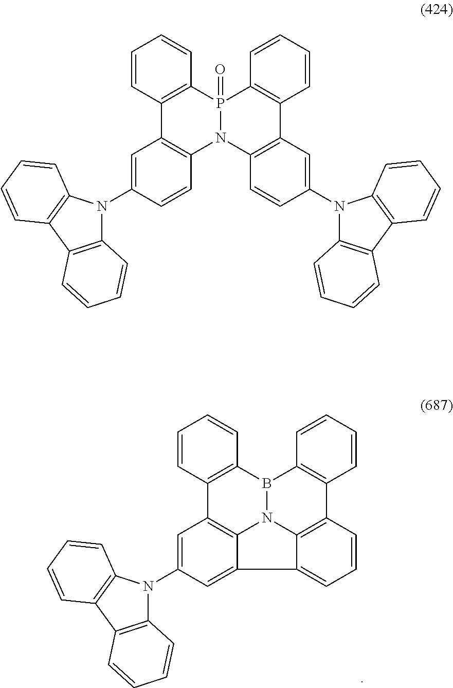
C12=C(B3N4C5=C1C=C(N1C6=C(C7=C1C=CC=C7)C=CC=C6)C=C5C1=CC=CC(=C41)C1=C3C=CC=C1)C=CC=C2.C12=C(P3(=O)N(C4=C1C=C(N1C5=C(C6=C1C=CC=C6)C=CC=C5)C=C4)C1=C(C4=C3C=CC=C4)C=C(N3C4=C(C5=C3C=CC=C5)C=CC=C4)C=C1)C=CC=C2
